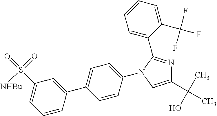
C1(C(C)(O)C)=CN(C2=CC=C(C3=CC(S([NHBu])(=O)=O)=CC=C3)C=C2)C(C2=CC=CC=C2C(F)(F)F)=N1
